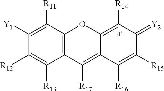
C12=C(C([R11])=C([Y1])C([R12])=C1[R13])OC1=C([R14])C(=[Y2])C([R15])=C([R16])C1=C2[R17]
